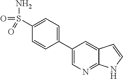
C1(C2=CC=C(S(=O)(=O)N)C=C2)=CN=C2C(=C1)C=CN2
